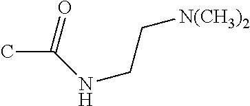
O=C(NCC[N(CH3)2])C
